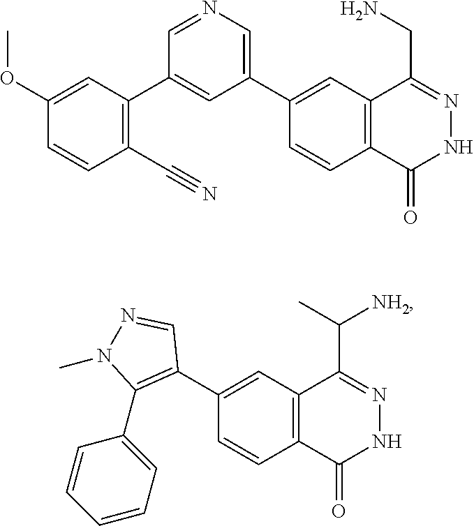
C1(C2=CN=CC(C3=C(C#N)C=CC(OC)=C3)=C2)=CC2=C(C(=O)NN=C2CN)C=C1.C1(C2=C(C3=CC=CC=C3)N(C)N=C2)=CC2=C(C(=O)NN=C2C(C)[NH2])C=C1
